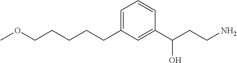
C1=C(CCCCCOC)C=C(C(CCN)O)C=C1
